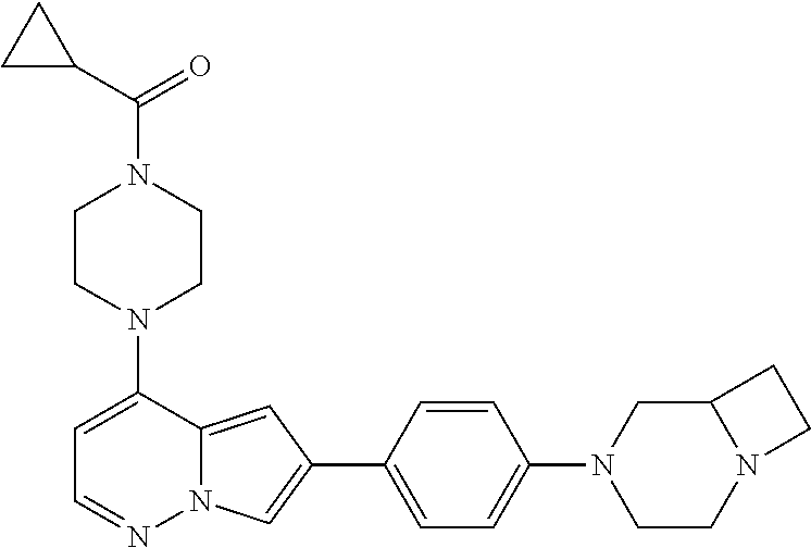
N1(C2=CC=NN3C2=CC(C2=CC=C(N4CCN5C(C4)CC5)C=C2)=C3)CCN(C(C2CC2)=O)CC1
